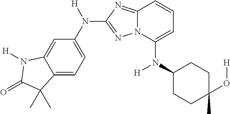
C12=CC=C(N([H])C3=NN4C(=N3)C=CC=C4N(C3CCC(C)(O[H])CC3)[H])C=C1N([H])C(=O)C2(C)C
